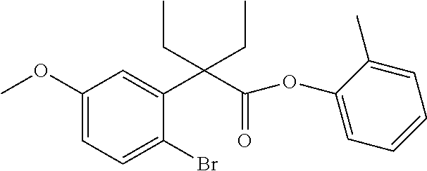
C1(OC)=CC=C(Br)C(C(C(OC2=CC=CC=C2C)=O)(CC)CC)=C1
